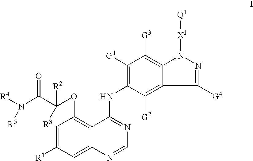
C1=C([R1])C=C2C(=C1OC(C(N([R4])[R5])=O)([R2])[R3])C(NC1=C([G1])C([G3])=C3C(=C1[G2])C([G4])=NN3[X1][Q1])=NC=N2
